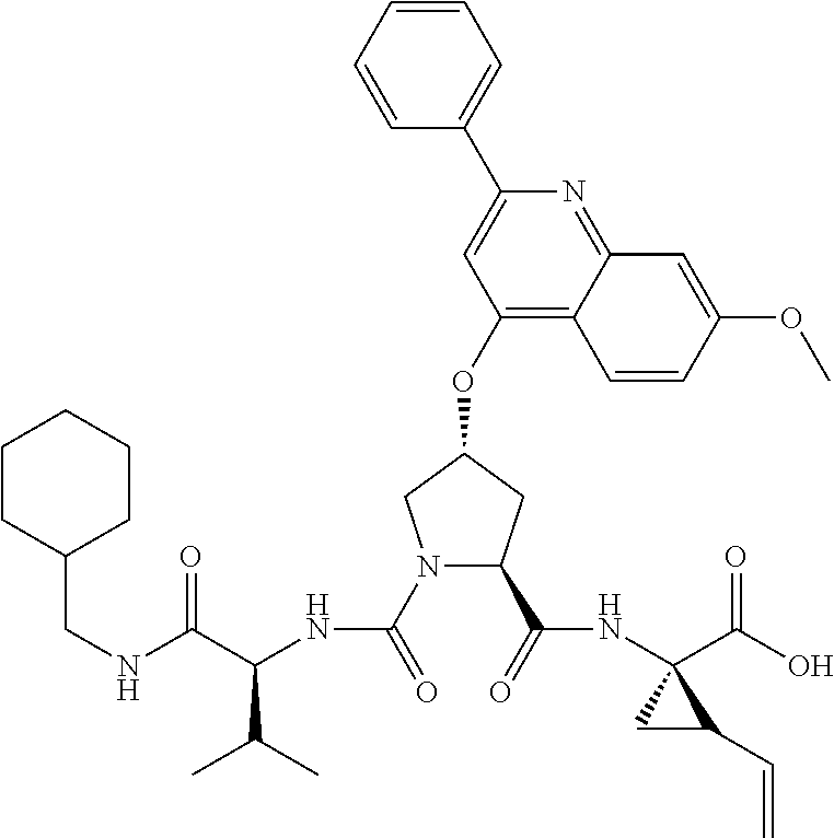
C1=C(C2=CC(OC3CN(C(=O)NC(C(NCC4CCCCC4)=O)C(C)C)C(C(=O)NC4(C(O)=O)CC4C=C)C3)=C3C(=N2)C=C(OC)C=C3)C=CC=C1
